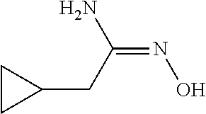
C1(CC(=NO)N)CC1
